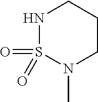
N1S(=O)(=O)N(C)CCC1
